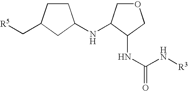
N(C(N[R3])=O)C1C(NC2CCC(C[R5])C2)COC1
